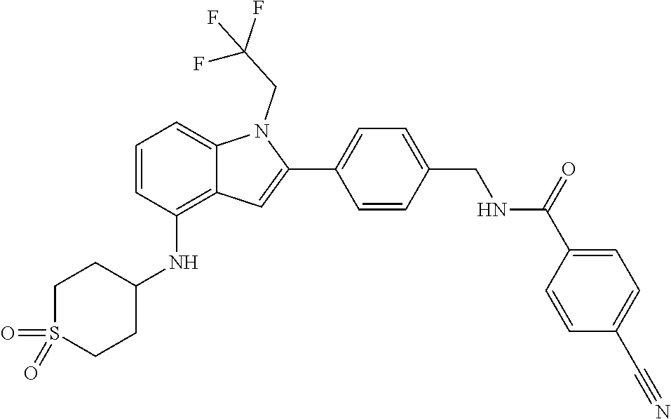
O=S1(=O)CCC(NC2=C3C(=CC=C2)N(CC(F)(F)F)C(C2=CC=C(CNC(C4=CC=C(C#N)C=C4)=O)C=C2)=C3)CC1
